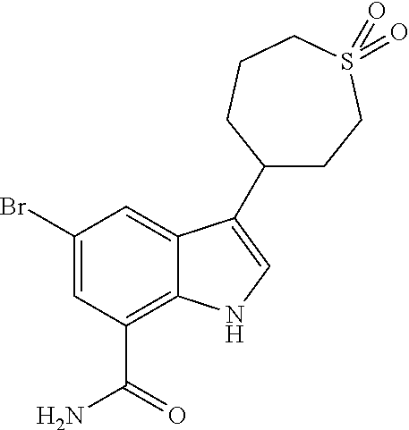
C1(Br)=CC(C(N)=O)=C2C(=C1)C(C1CCS(=O)(=O)CCC1)=CN2
